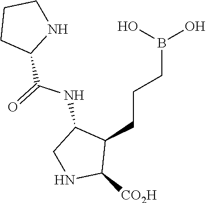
C1(CCCB(O)O)C(NC(C2NCCC2)=O)CNC1[CO2H]
